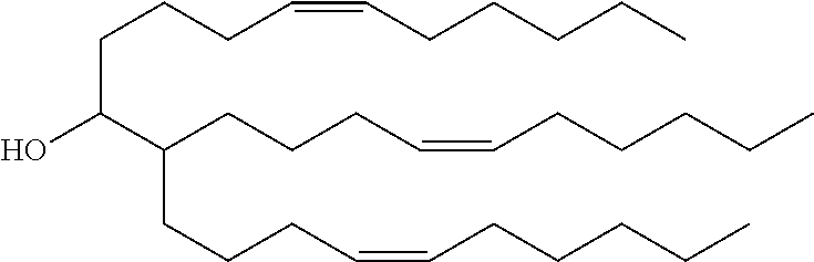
CCCCCC=CCCCC(C(O)CCCC=CCCCCC)CCCC=CCCCCC
